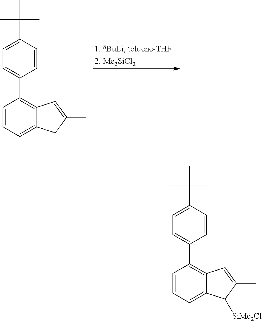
C1=C2C(=C(C3=CC=C(C(C)(C)C)C=C3)C=C1)C=C(C)C2.C1=C2C(=C(C3=CC=C(C(C)(C)C)C=C3)C=C1)C=C(C)C2[SiMe2Cl]
